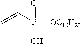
C=CP(=O)(O)[OC10H23]
